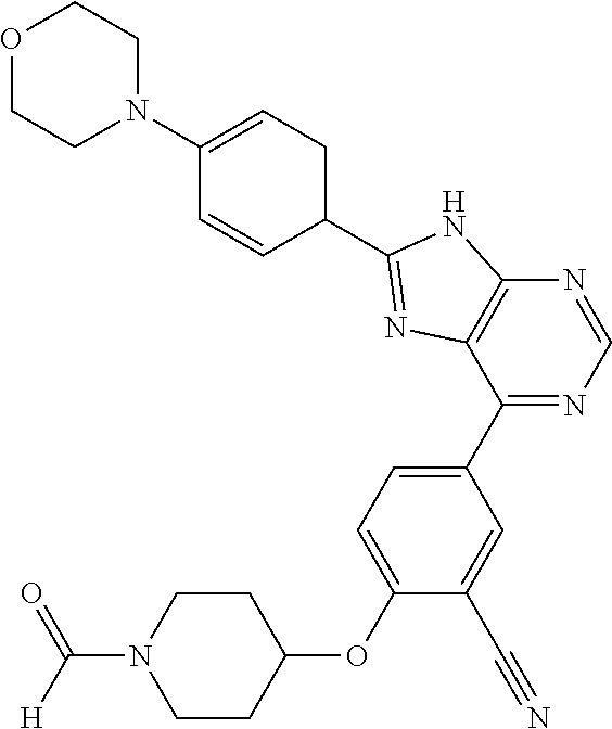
C1CC(OC2=CC=C(C3=NC=NC4=C3N=C(C3CC=C(N5CCOCC5)C=C3)N4)C=C2C#N)CCN1C([H])=O
